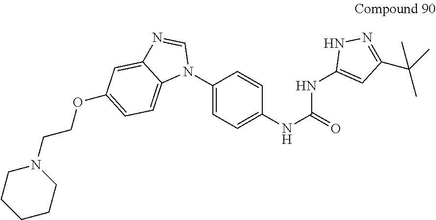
C1(N2C=NC3=CC(OCCN4CCCCC4)=CC=C23)=CC=C(NC(=O)NC2=CC(C(C)(C)C)=NN2)C=C1
